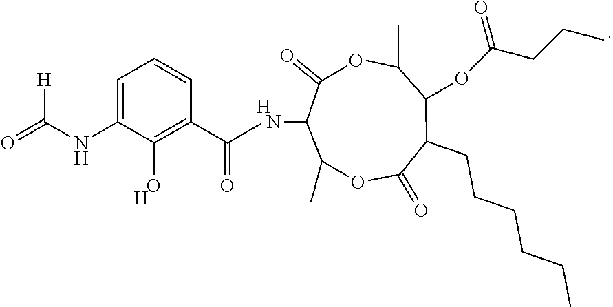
[H  N](C1C(=O)OC(C)C(OC(CCC)=O)C(CCCCCC)C(=O)OC1C)C(C1=C(O)C(NC(=O)[H])=CC=C1)=O.[H]
